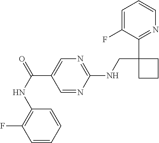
C(C1=CN=C(NCC2(C3=NC=CC=C3F)CCC2)N=C1)(NC1=C(F)C=CC=C1)=O
